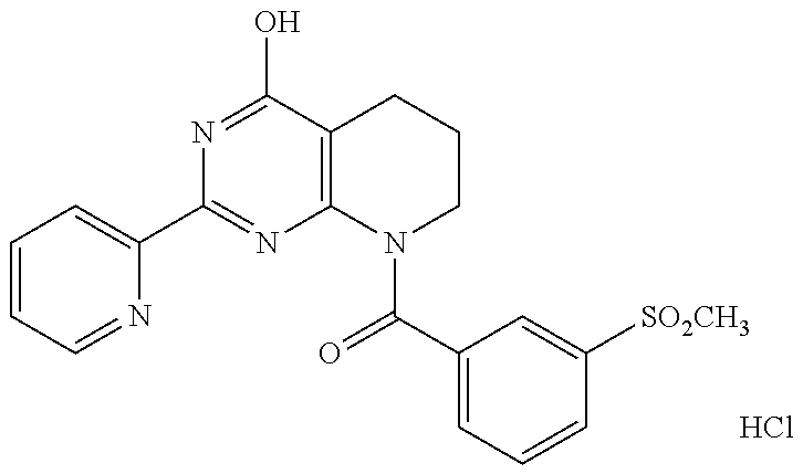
C1=CC=NC(C2=NC3=C(C(O)=N2)CCCN3C(C2=CC=CC([SO2CH3])=C2)=O)=C1.Cl
